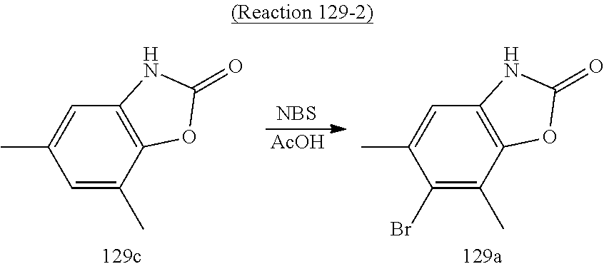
C1=C(C)C2=C(C=C1C)NC(=O)O2.[NBS].[AcOH].C1(Br)=C(C)C2=C(C=C1C)NC(=O)O2
